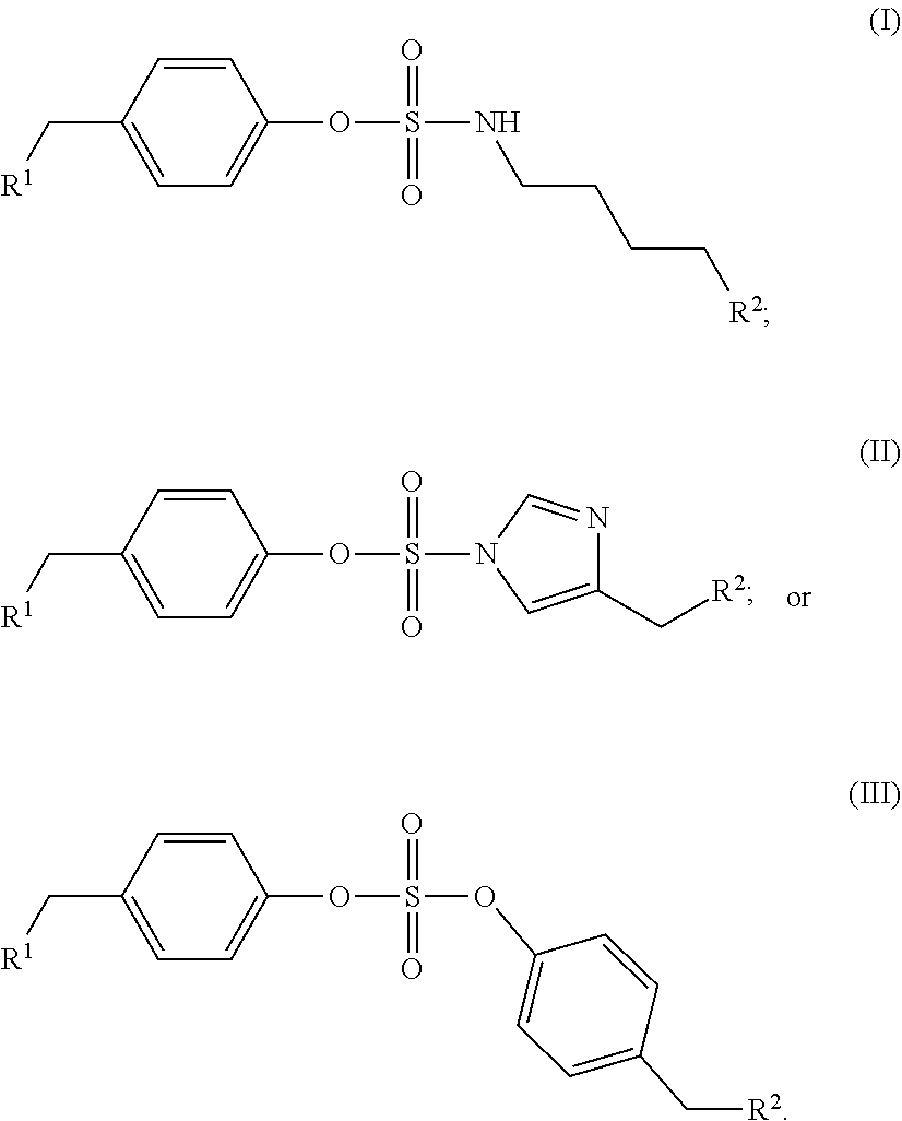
C1=CC(C[R1])=CC=C1OS(=O)(=O)NCCCC[R2].C1=CC(C[R1])=CC=C1OS(=O)(=O)OC1=CC=C(C[R2])C=C1.C1=CC(C[R1])=CC=C1OS(=O)(=O)N1C=C(C[R2])N=C1
